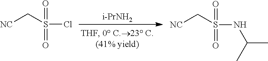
[i-PrNH2].[NC]CS(Cl)(=O)=O.[NC]CS(NC(C)C)(=O)=O
